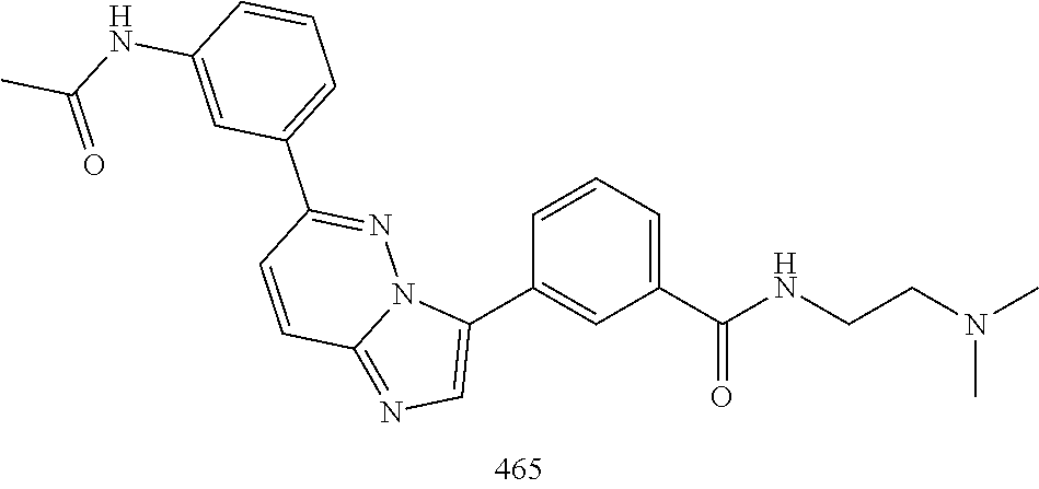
N(C)(CCNC(C1=CC=CC(C2=CN=C3N2N=C(C2=CC=CC(NC(C)=O)=C2)C=C3)=C1)=O)C
